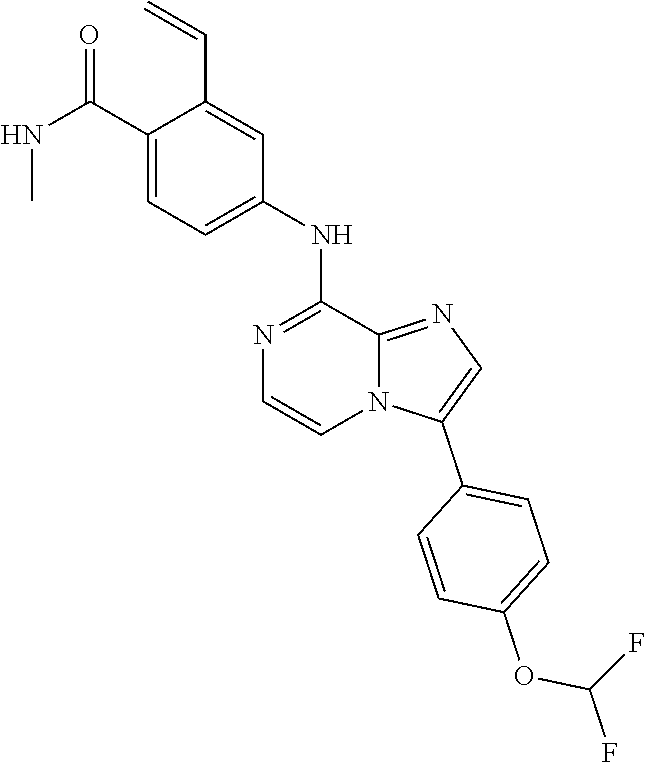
C1(NC2=CC=C(C(NC)=O)C(C=C)=C2)=NC=CN2C1=NC=C2C1=CC=C(OC(F)F)C=C1
